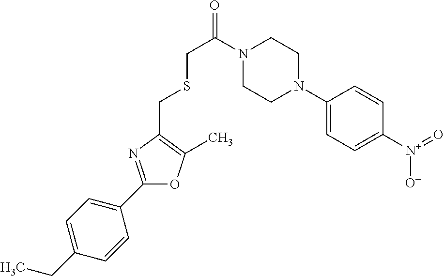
C1(CC)=CC=C(C2=NC(CSCC(=O)N3CCN(C4=CC=C([N+](=O)[O-])C=C4)CC3)=C(C)O2)C=C1
